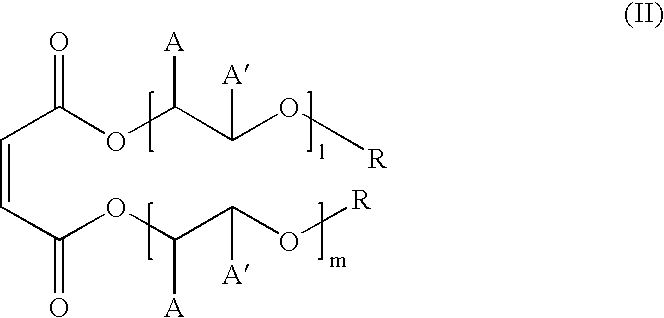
C(=CC(OC(C(O[R])[A])[A])=O)C(OC(C(O[R])[A])[A])=O
